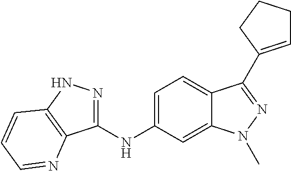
C1(NC2=CC=C3C(=C2)N(C)N=C3C2=CCCC2)=NNC2=C1N=CC=C2
